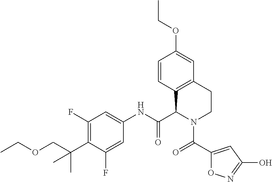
C1=CC2=C(C=C1OCC)CCN(C(C1=CC(O)=NO1)=O)C2C(NC1=CC(F)=C(C(COCC)(C)C)C(F)=C1)=O
